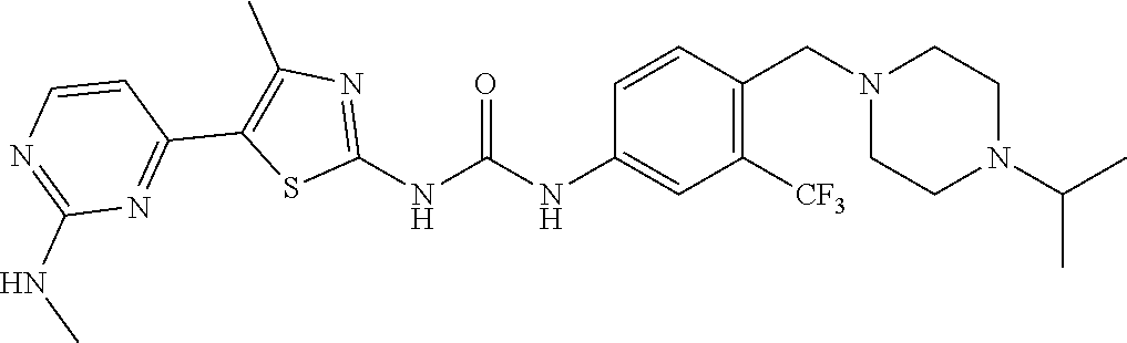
C1([CF3])=C(CN2CCN(C(C)C)CC2)C=CC(NC(NC2=NC(C)=C(C3=NC(NC)=NC=C3)S2)=O)=C1
